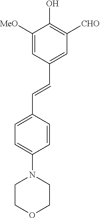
C1([MeO])=CC(C=CC2=CC=C(N3CCOCC3)C=C2)=CC([CHO])=C1O
